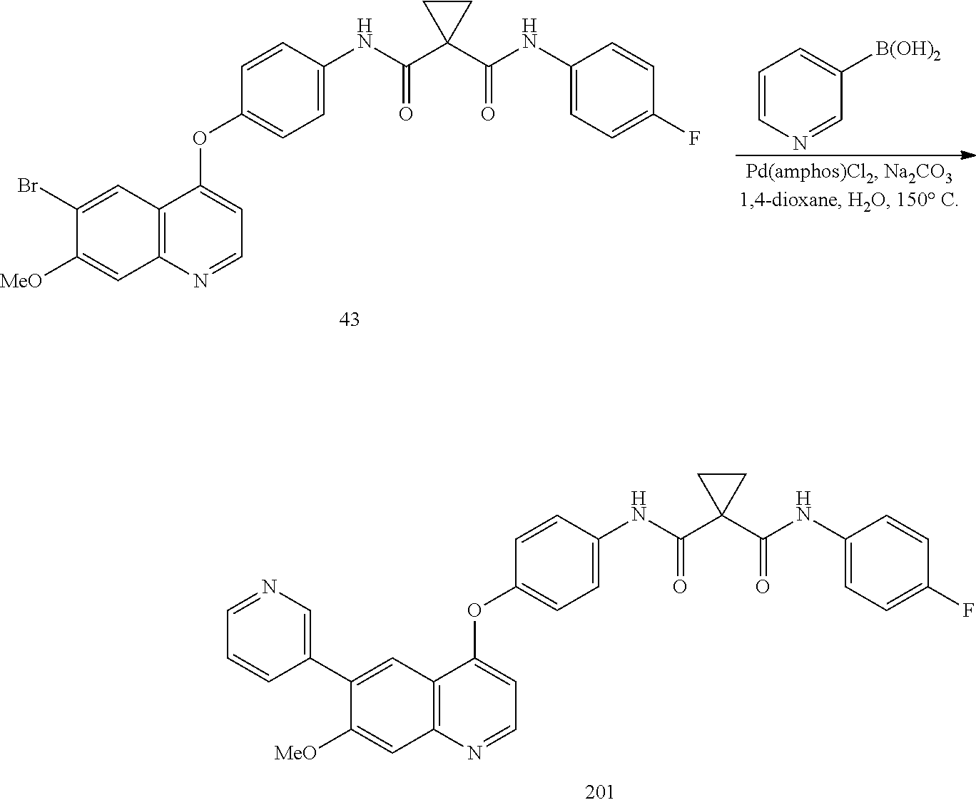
C1=CC(NC(=O)C2(C(=O)NC3=CC=C(F)C=C3)CC2)=CC=C1OC1=CC=NC2=C1C=C(C1=CN=CC=C1)C([MeO])=C2.C1=CN=CC([B(OH)2])=C1.C1=CC(NC(=O)C2(C(=O)NC3=CC=C(F)C=C3)CC2)=CC=C1OC1=CC=NC2=C1C=C(Br)C([MeO])=C2
